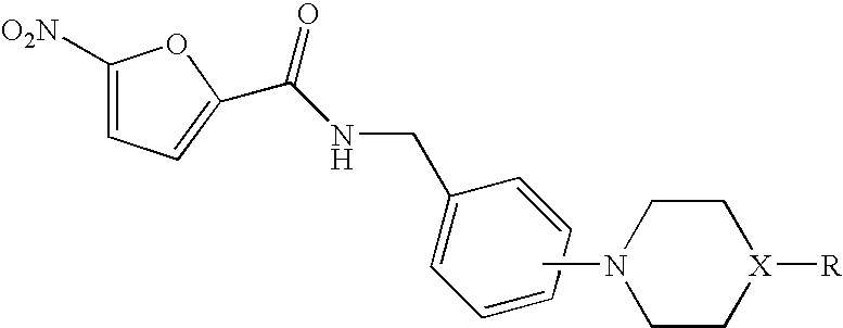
C1=C([O2N])OC(C(NCC2=CC=CC=C2)=O)=C1.CN1CC[X]([R])CC1
